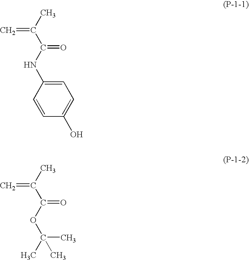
C=C(C)C(=O)NC1=CC=C(O)C=C1.C=C(C)C(=O)OC(C)(C)C
